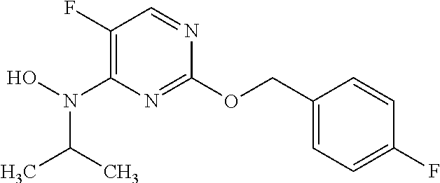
C1(F)=C(N(O)C(C)C)N=C(OCC2=CC=C(F)C=C2)N=C1
